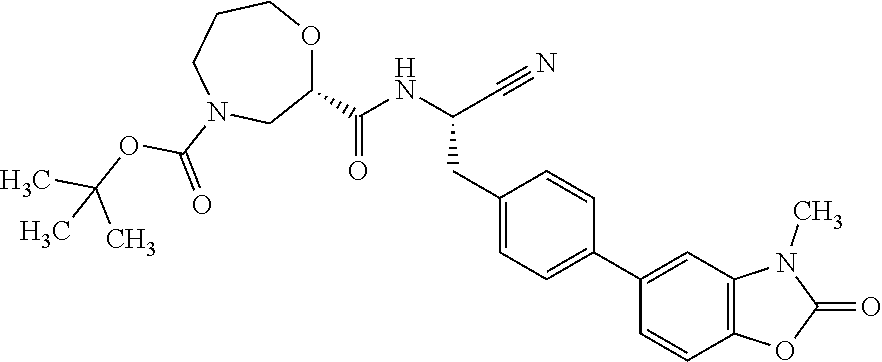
C1(C(NC(C#N)CC2=CC=C(C3=CC4=C(C=C3)OC(=O)N4C)C=C2)=O)OCCCN(C(=O)OC(C)(C)C)C1
